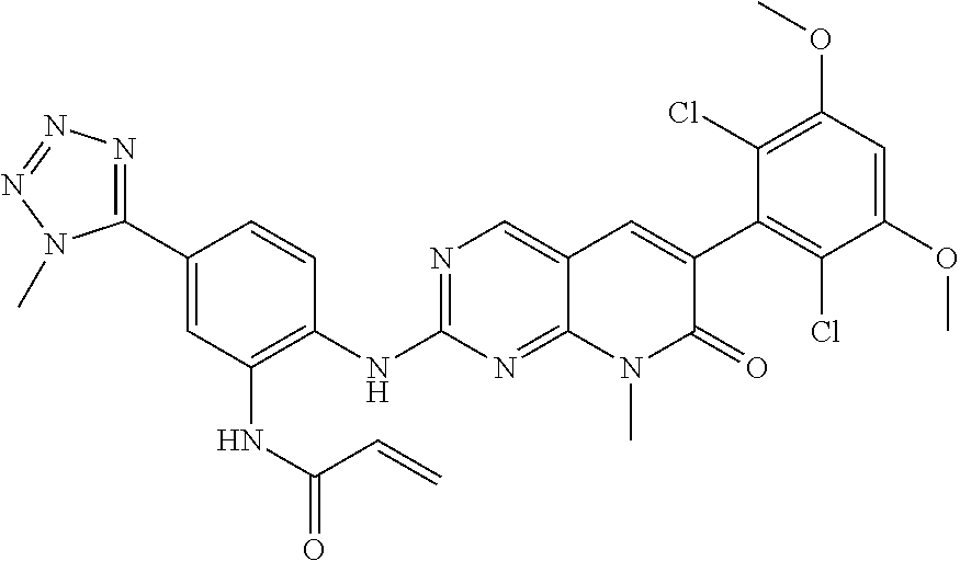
N(C1=NC=C2C(=N1)N(C)C(=O)C(C1=C(Cl)C(OC)=CC(OC)=C1Cl)=C2)C1=C(NC(=O)C=C)C=C(C2=NN=NN2C)C=C1
